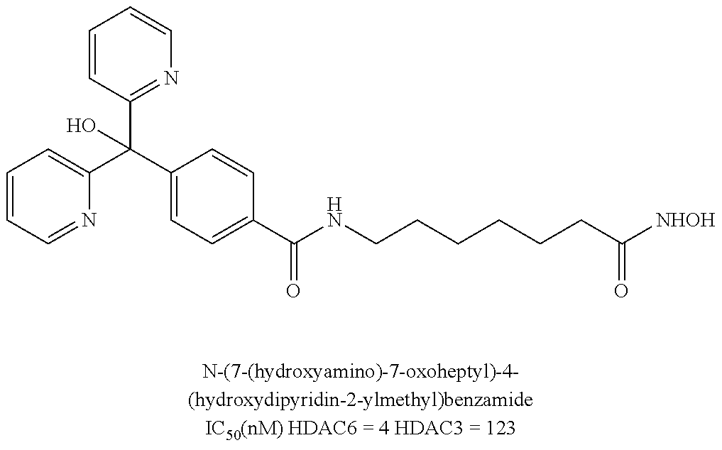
C1=CC=NC(C(C2=NC=CC=C2)(C2=CC=C(C(NCCCCCCC(=O)[NHOH])=O)C=C2)O)=C1
